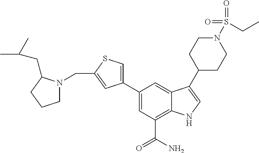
C1=C(C2=CSC(CN3CCCC3CC(C)C)=C2)C=C2C(=C1C(N)=O)NC=C2C1CCN(S(=O)(=O)CC)CC1
